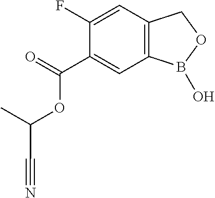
C1(C(=O)OC(C#N)C)=CC2=C(C=C1F)COB2O
